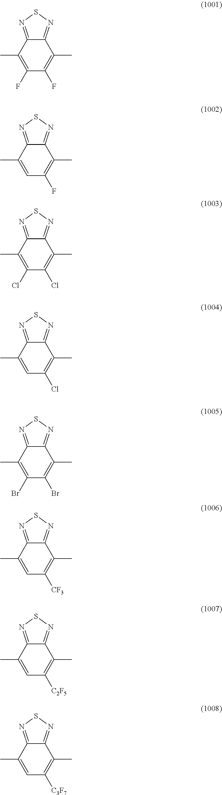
C12=NSN=C1C(C)=C(F)C(F)=C2C.C12=NSN=C1C(C)=C(F)C=C2C.C12=NSN=C1C(C)=C(Cl)C(Cl)=C2C.C12=NSN=C1C(C)=C(Cl)C=C2C.C12=NSN=C1C(C)=C(Br)C(Br)=C2C.C12=NSN=C1C(C)=C([CF3])C=C2C.C12=NSN=C1C(C)=C([C2F5])C=C2C.C12=NSN=C1C(C)=C([C3F7])C=C2C
